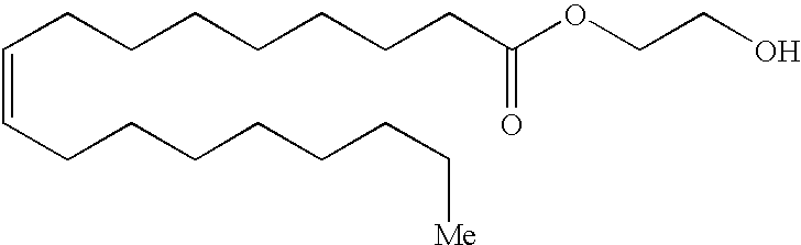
C(=CCCCCCCC[Me])CCCCCCCC(OCCO)=O
